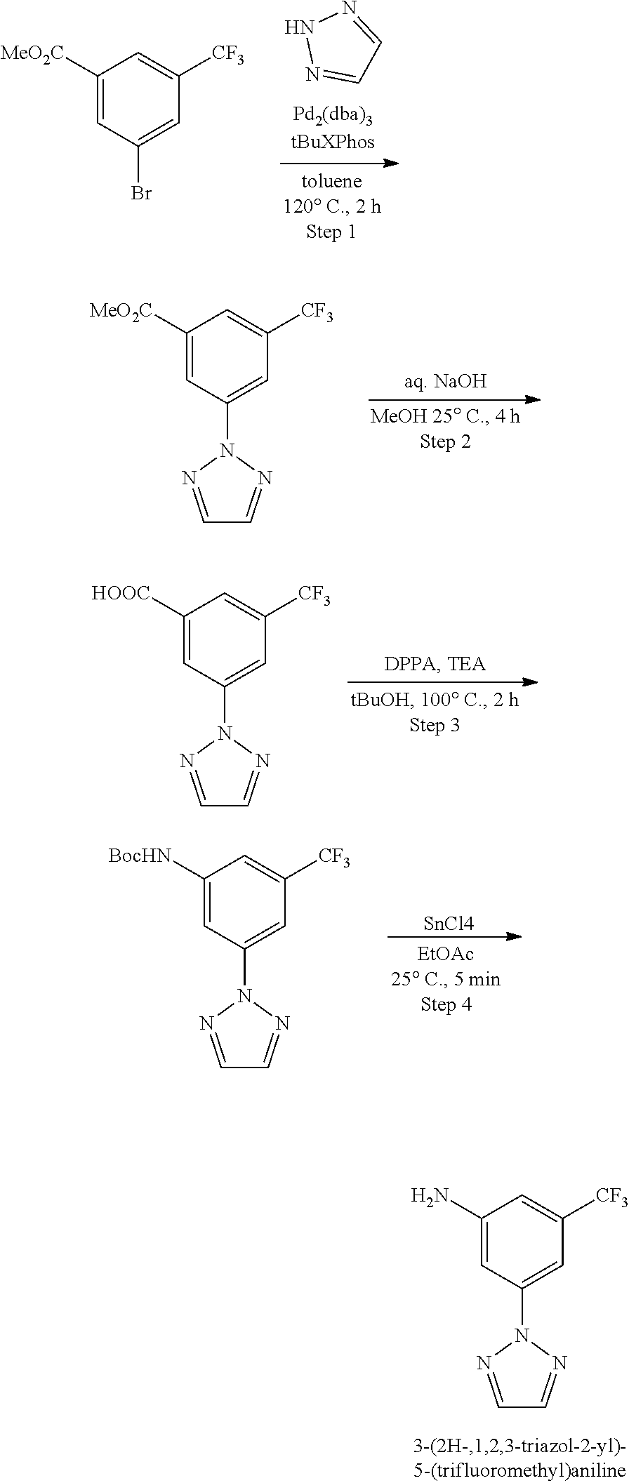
C1(N)=CC(N2N=CC=N2)=CC([CF3])=C1.N1N=CC=N1.C1([MeO2C])=CC(Br)=CC([CF3])=C1.C1([MeO2C])=CC(N2N=CC=N2)=CC([CF3])=C1.C1([HOOC])=CC(N2N=CC=N2)=CC([CF3])=C1.[SnCl4].C1([BocHN])=CC(N2N=CC=N2)=CC([CF3])=C1
